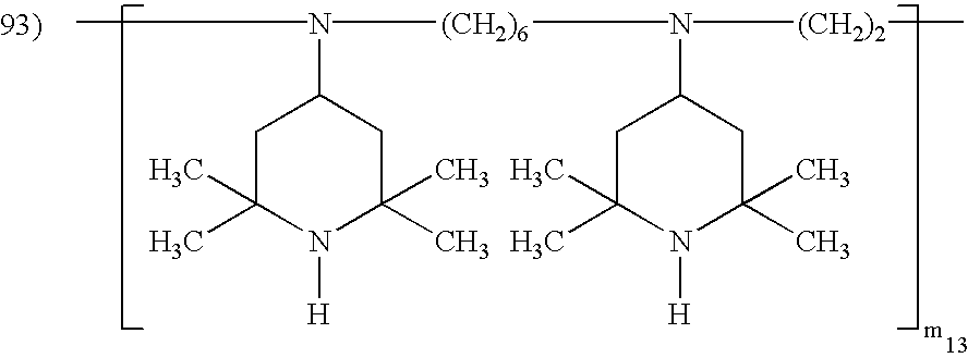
N([(CH2)6]N(C1CC(C)(C)N([H])C(C)(C)C1)[(CH2)2]C)(C1CC(C)(C)N([H])C(C)(C)C1)C
